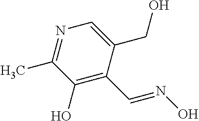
C1(O)=C(C=NO)C(CO)=CN=C1C
